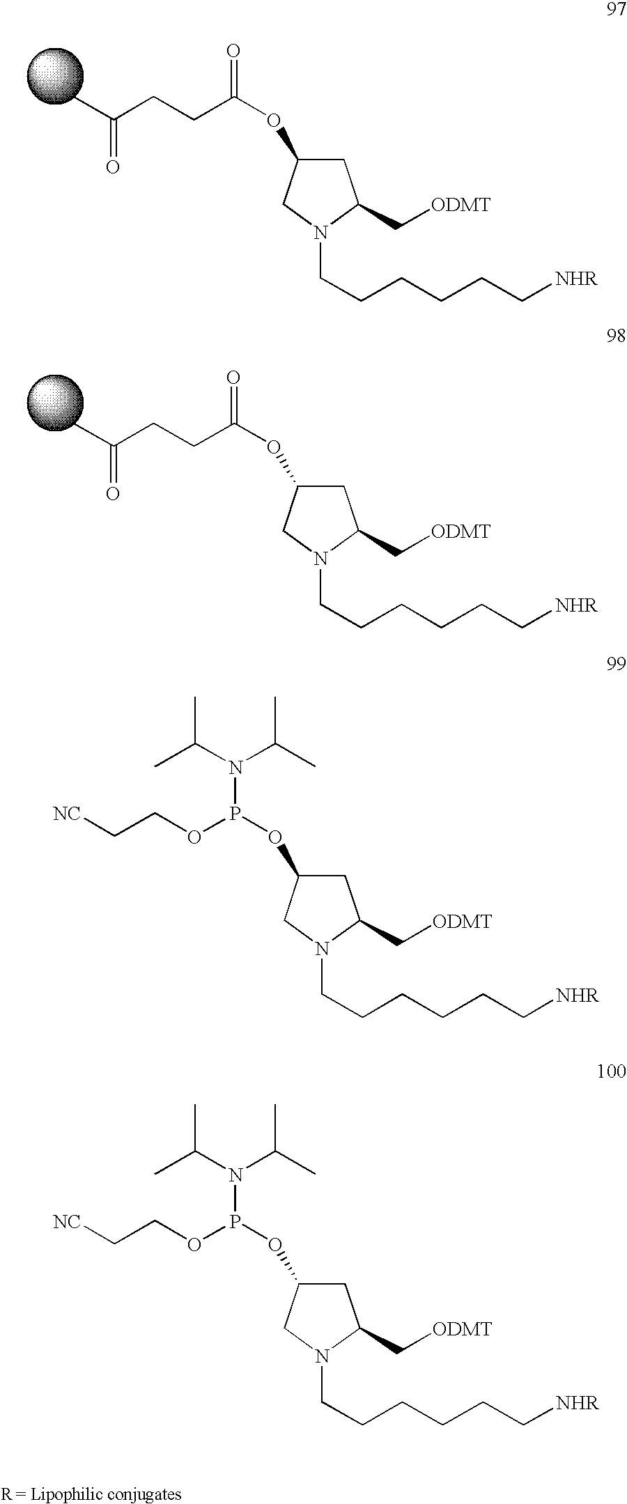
C1C(OC(=O)CCC(C)=O)CN(CCCCCC[NHR])C1C[ODMT].C1C(OC(=O)CCC(C)=O)CN(CCCCCC[NHR])C1C[ODMT].C1C(OP(N(C(C)C)C(C)C)OCC[NC])CN(CCCCCC[NHR])C1C[ODMT].C1C(OP(N(C(C)C)C(C)C)OCC[NC])CN(CCCCCC[NHR])C1C[ODMT]
